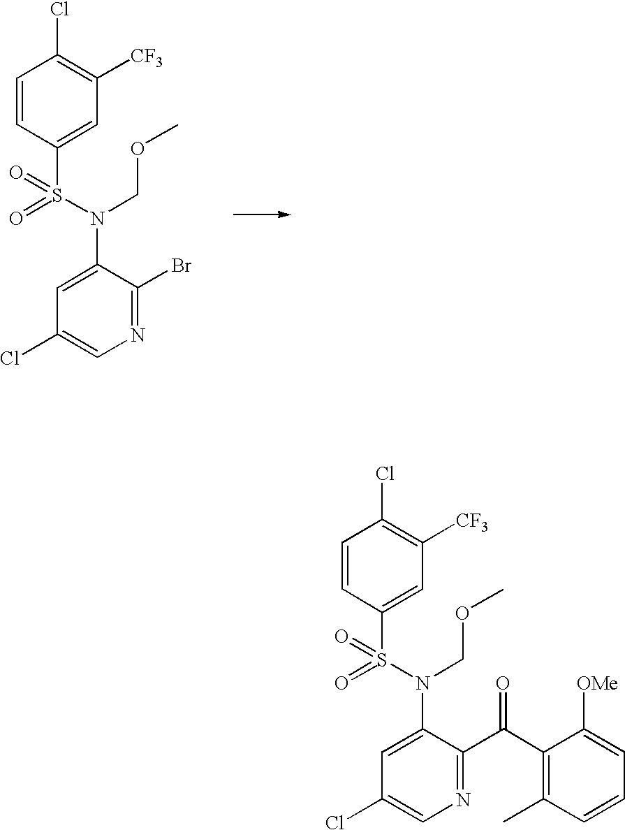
C1=CC(S(N(C2=CC(Cl)=CN=C2Br)COC)(=O)=O)=CC([CF3])=C1Cl.C1=CC(S(N(C2=CC(Cl)=CN=C2C(C2=C(C)C=CC=C2[OMe])=O)COC)(=O)=O)=CC([CF3])=C1Cl
